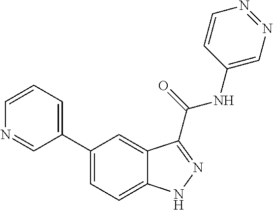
C1=CN=CC(C2=CC=C3C(=C2)C(C(NC2=CN=NC=C2)=O)=NN3)=C1
